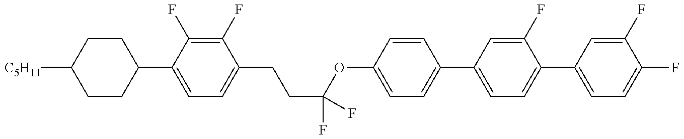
C1CC(C2=CC=C(CCC(OC3=CC=C(C4=CC=C(C5=CC=C(F)C(F)=C5)C(F)=C4)C=C3)(F)F)C(F)=C2F)CCC1[C5H11]
